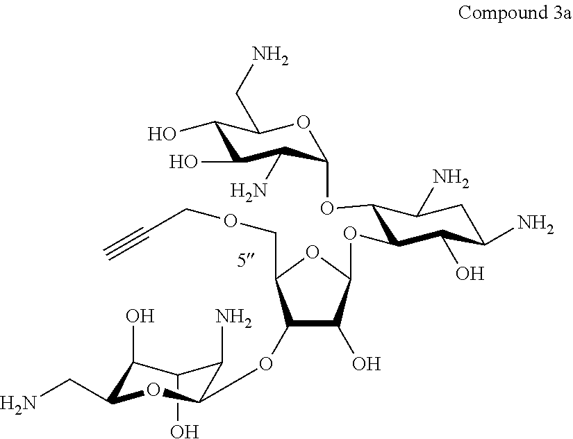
C1(O)C(O)C(CN)OC(OC2C(O)C(OC3C(OC4OC(CN)C(O)C(O)C4N)C(N)CC(N)C3O)OC2COCC#C)C1N
